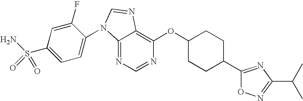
C12=NC=NC(OC3CCC(C4=NC(C(C)C)=NO4)CC3)=C1N=CN2C1=CC=C(S(N)(=O)=O)C=C1F
